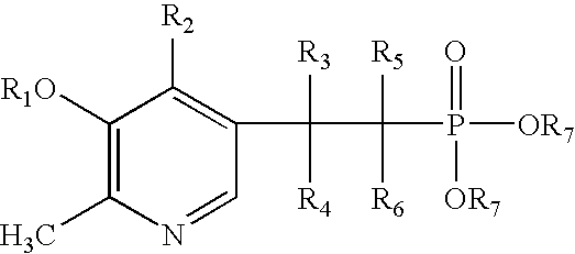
C1([R1O])=C(C)N=CC(C([R3])([R4])C([R5])([R6])P(=O)([OR7])[OR7])=C1[R2]
